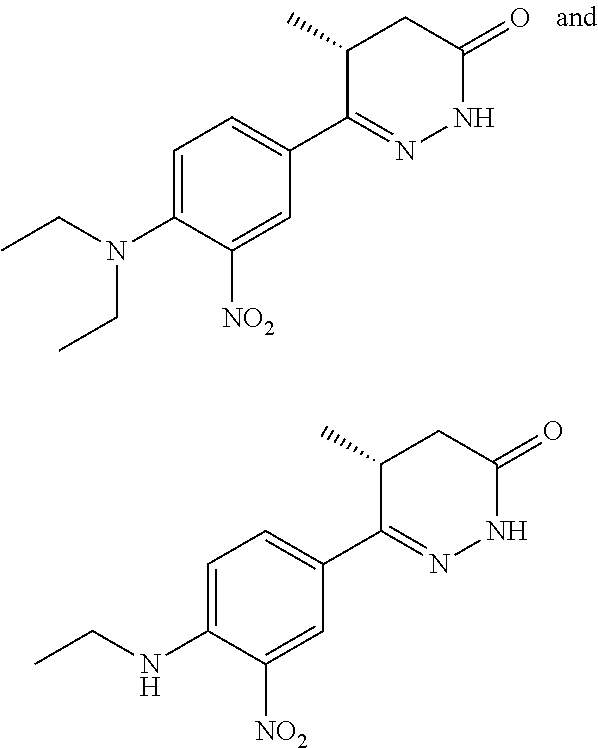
N(C1=CC=C(C2=NNC(=O)CC2C)C=C1[NO2])(CC)CC.N(C1=CC=C(C2=NNC(=O)CC2C)C=C1[NO2])CC
